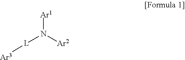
N([Ar1])([L][Ar3])[Ar2]
